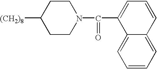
C1CN(C(=O)C2=CC=CC3=CC=CC=C23)CCC1[(CH2)8]
